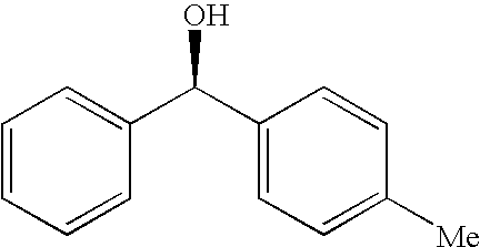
C1=CC=CC(C(C2=CC=C([Me])C=C2)O)=C1
